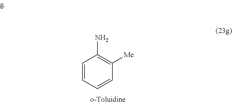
C1=CC=CC([Me])=C1N
